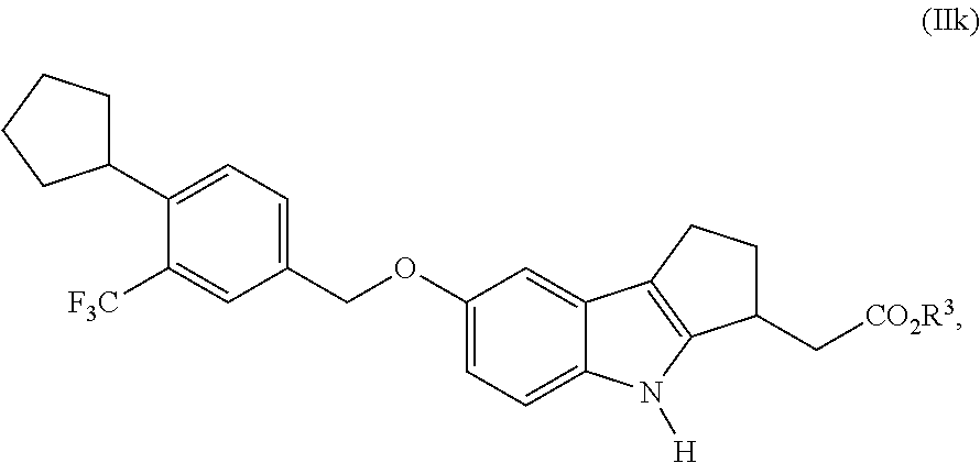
C1(OCC2=CC=C(C3CCCC3)C([F3C])=C2)=CC=C2C(=C1)C1=C(N2[H])C(C[CO2R3])CC1
